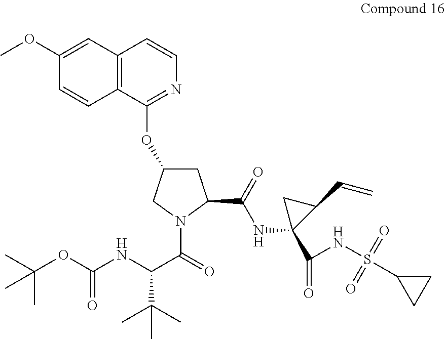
C1(OC)=CC2=C(C=C1)C(OC1CC(C(NC3(C(NS(C4CC4)(=O)=O)=O)C(C=C)C3)=O)N(C(=O)C(NC(OC(C)(C)C)=O)C(C)(C)C)C1)=NC=C2
